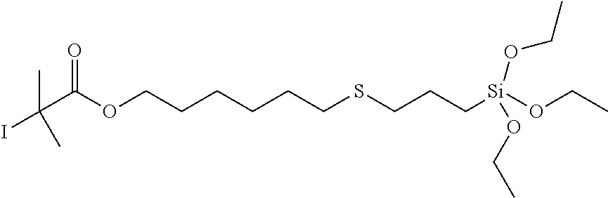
C(C(OCCCCCCSCCC[Si](OCC)(OCC)OCC)=O)(C)(I)C
